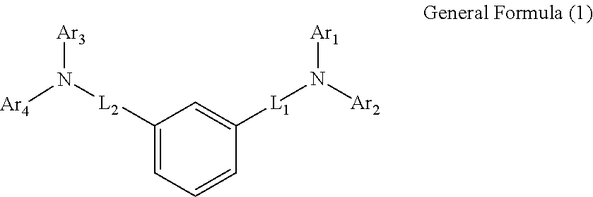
C1([L2]N([Ar3])[Ar4])=CC=CC([L1]N([Ar2])[Ar1])=C1
